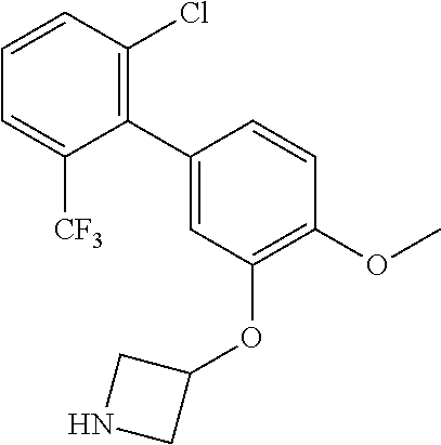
C1(C2=C(Cl)C=CC=C2[CF3])=CC(OC2CNC2)=C(OC)C=C1
